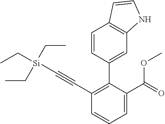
C1=CC=C(C(=O)OC)C(C2=CC3=C(C=C2)C=CN3)=C1C#C[Si](CC)(CC)CC
